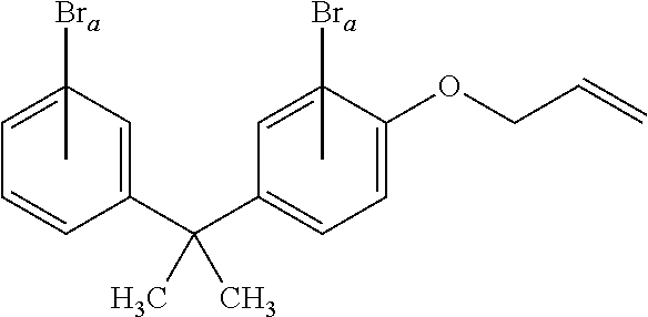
C1(C)([Bra])=CC=CC(C(C2=CC=C(OCC=C)C(C)([Bra])=C2)(C)C)=C1
